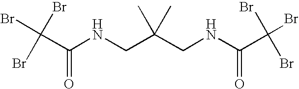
C(C(NCC(CNC(C(Br)(Br)Br)=O)(C)C)=O)(Br)(Br)Br
